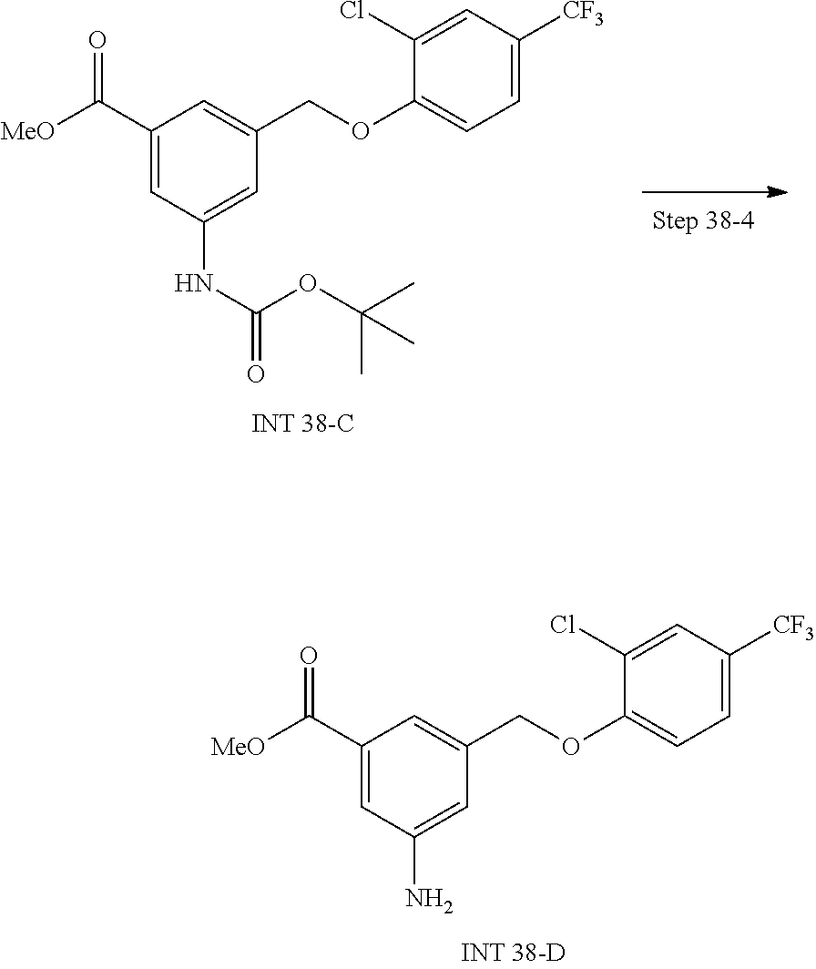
C1(C([MeO])=O)=CC(N)=CC(COC2=CC=C([CF3])C=C2Cl)=C1.C1(C([MeO])=O)=CC(NC(=O)OC(C)(C)C)=CC(COC2=CC=C([CF3])C=C2Cl)=C1
